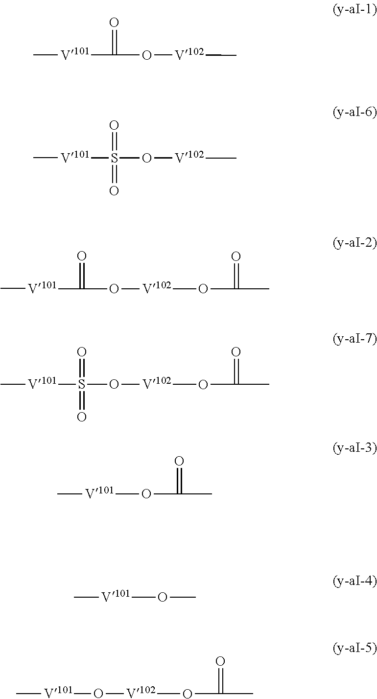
C[V101]C(=O)O[V102]C.C[V101]S(=O)(O[V102]C)=O.C[V101]C(=O)O[V102]OC(=O)C.C[V101]S(=O)(O[V102]OC(=O)C)=O.[V101](OC(=O)C)C.[V101](OC)C.C[V101]O[V102]OC(=O)C
